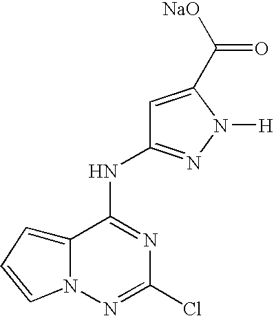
C12=CC=CN1N=C(Cl)N=C2NC1=NN([H])C(C([NaO])=O)=C1
